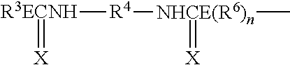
[R3ECNH]([R4][NHCE(R6)n](C)=[X])=[X]
